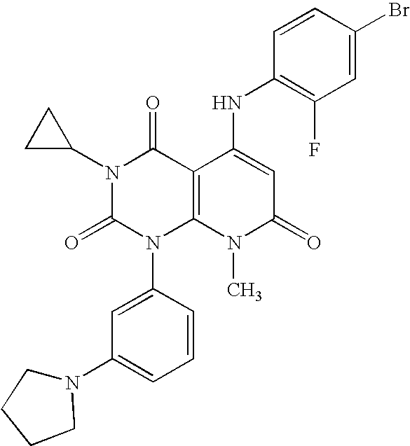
N1(C2CC2)C(=O)N(C2=CC(N3CCCC3)=CC=C2)C2=C(C1=O)C(NC1=C(F)C=C(Br)C=C1)=CC(=O)N2C
